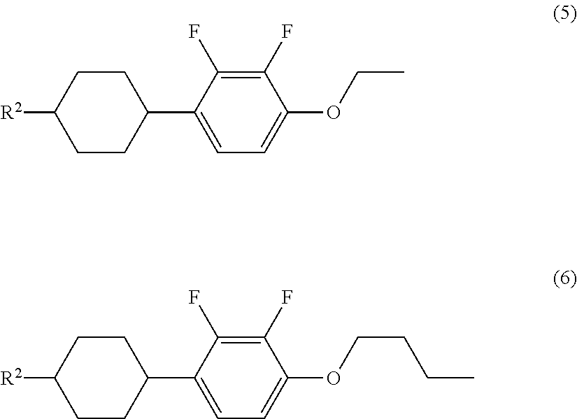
C1CC(C2=CC=C(OCC)C(F)=C2F)CCC1[R2].C1CC(C2=CC=C(OCCCC)C(F)=C2F)CCC1[R2]
